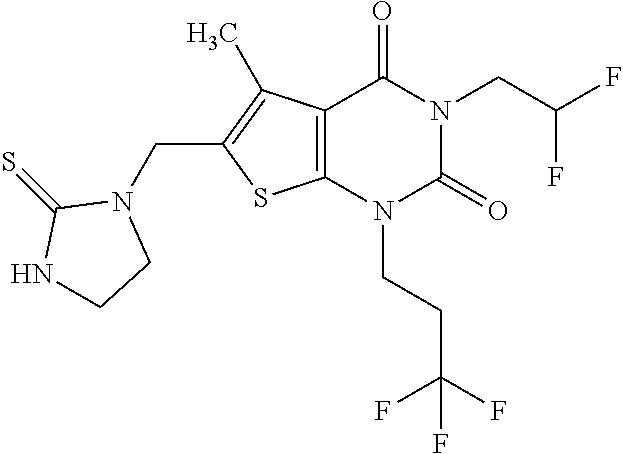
C12=C(N(CCC(F)(F)F)C(=O)N(CC(F)F)C1=O)SC(CN1C(=S)NCC1)=C2C
